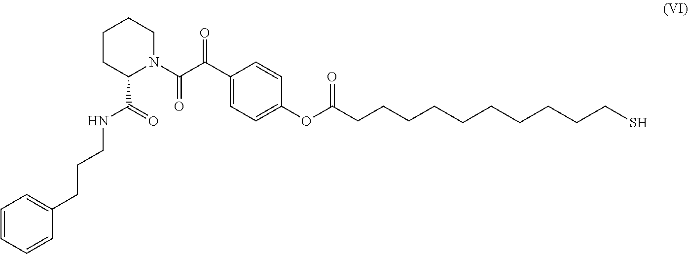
C1=CC=CC(CCCNC(C2N(C(C(=O)C3=CC=C(OC(CCCCCCCCCCS)=O)C=C3)=O)CCCC2)=O)=C1
